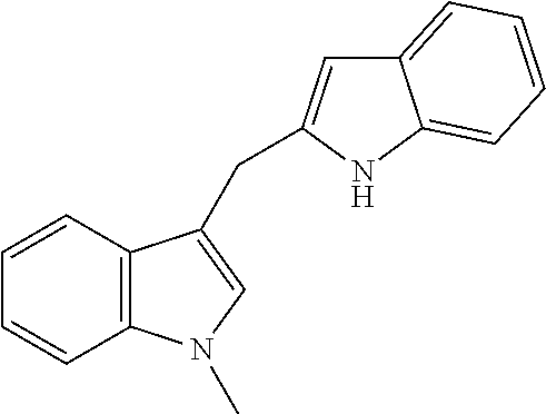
C12=CC=CC=C1NC(CC1=CN(C)C3=C1C=CC=C3)=C2
